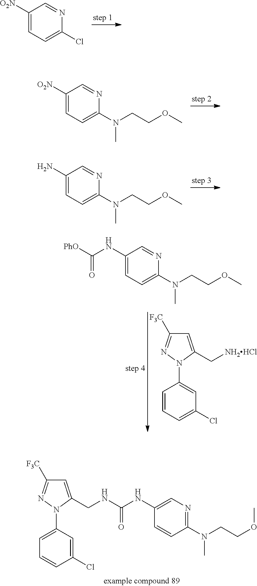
C1([O2N])=CC=C(Cl)N=C1.C1([O2N])=CC=C(N(CCOC)C)N=C1.C1(N)=CC=C(N(CCOC)C)N=C1.C1=CC=C(Cl)C=C1N1C(C[NH2HCl])=CC([F3C])=N1.C1(NC([PhO])=O)=CC=C(N(CCOC)C)N=C1.C1(NC(NCC2=CC([F3C])=NN2C2=CC=CC(Cl)=C2)=O)=CN=C(N(CCOC)C)C=C1
